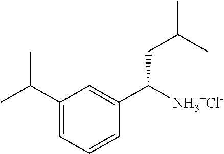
C1(C(C)C)=CC=CC(C([NH3+Cl-])CC(C)C)=C1
